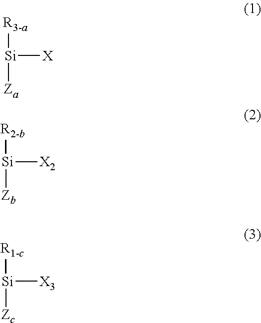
[R3-a][Si]([X])[Za].[R2-b][Si]([X2])[Zb].[R1-c][Si]([X3])[Zc]
